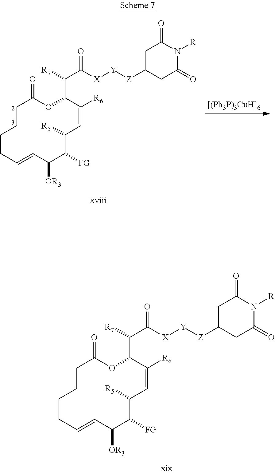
O=C1OC(C([R7])C([X][Y][Z]C2CC(=O)N([R])C(=O)C2)=O)C([R6])=CC([R5])C([FG])C([OR3])C=CCCCC1.O=C1OC(C([R7])C([X][Y][Z]C2CC(=O)N([R])C(=O)C2)=O)C([R6])=CC([R5])C([FG])C([OR3])C=CCCC=C1
